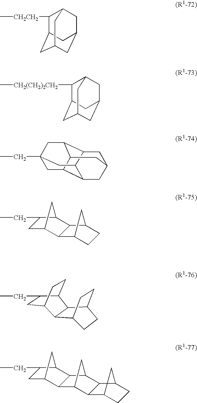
C[CH2CH2]C1C2CC3CC(CC1C3)C2.C1([CH2(CH2)2CH2]C)C2CC3CC(CC1C3)C2.C1C2C3C4CC1CC1C2CC(CC)(CC41)C3.C1C2CC(C1CC)C1C2C2CCC1C2.C1C(CC)C2CCC1C1C2C2CCC1CC2.C1C2CC(C1CC)C1C2C2CC1C1C2C2CCC1C2
